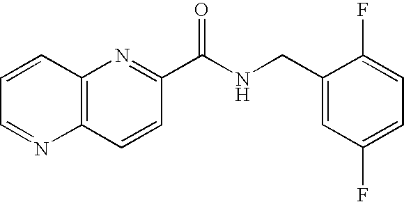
C12=C(N=C(C(NCC3=CC(F)=CC=C3F)=O)C=C1)C=CC=N2
